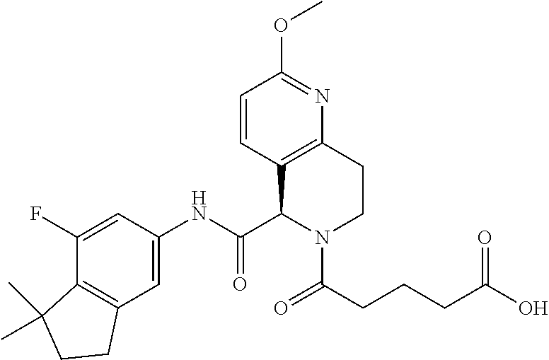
C1(F)=CC(NC(C2C3=C(CCN2C(=O)CCCC(O)=O)N=C(OC)C=C3)=O)=CC2=C1C(C)(C)CC2
